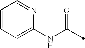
N(C(=O)C)C1=CC=CC=N1
